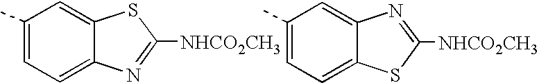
C1(C)=CC=C2C(=C1)SC([NHCO2CH3])=N2.C1(C)=CC=C2C(=C1)N=C([NHCO2CH3])S2
